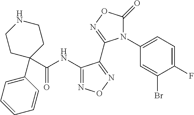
C1NCCC(C2=CC=CC=C2)(C(NC2=NON=C2C2=NOC(=O)N2C2=CC=C(F)C(Br)=C2)=O)C1
